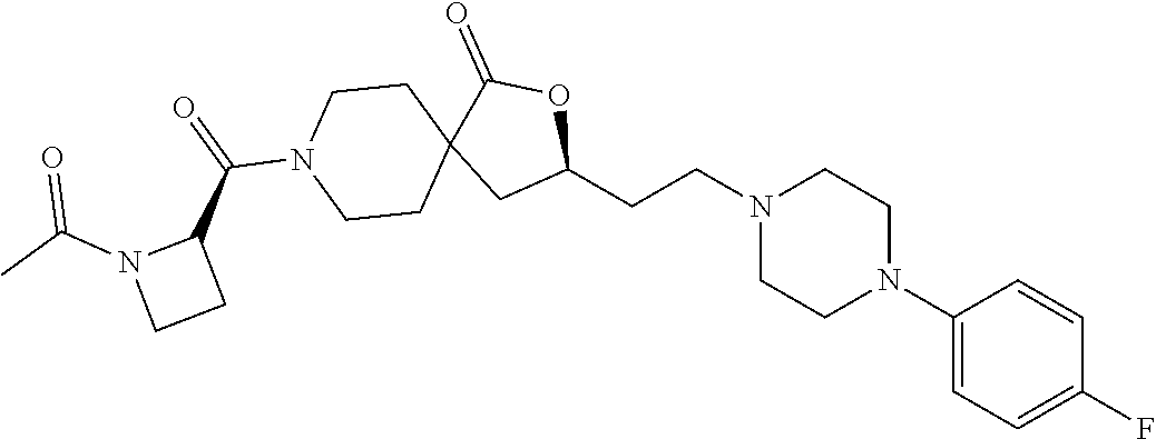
C1(N2CCN(CCC3OC(=O)C4(C3)CCN(C(C3N(C(C)=O)CC3)=O)CC4)CC2)=CC=C(F)C=C1
